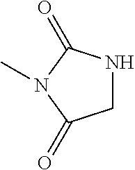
C1NC(=O)N(C)C1=O
